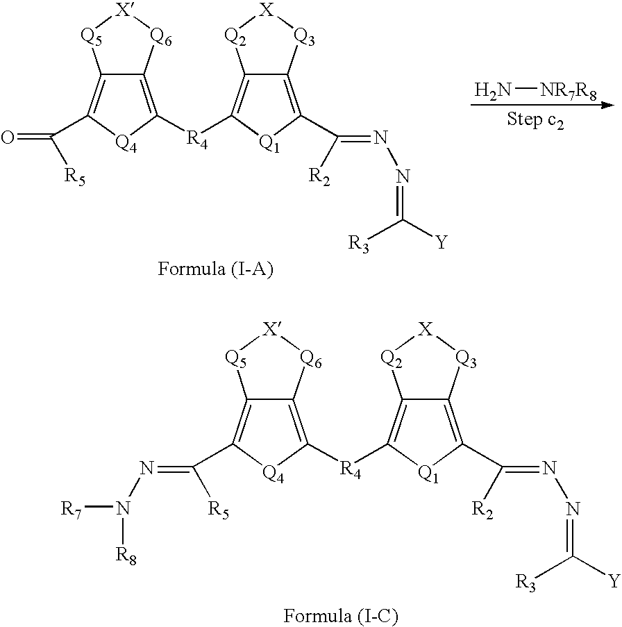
C12=C([R4]C3=C4C(=C(C([R2])=NN=C([Y])[R3])[Q1]3)[Q3][X][Q2]4)[Q4]C(C(=NN([R8])[R7])[R5])=C1[Q5][X][Q6]2.C12=C([R4]C3=C4C(=C(C([R2])=NN=C([Y])[R3])[Q1]3)[Q3][X][Q2]4)[Q4]C(C(=O)[R5])=C1[Q5][X][Q6]2.N[NR7R8]
